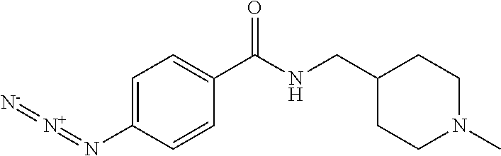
C1=C(N=[N+]=[N-])C=CC(C(NCC2CCN(C)CC2)=O)=C1
